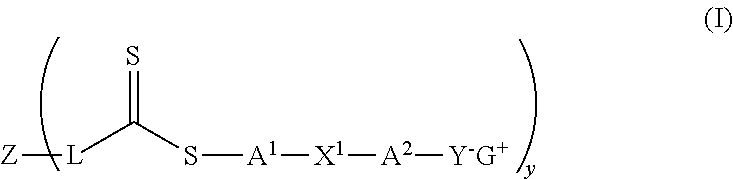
[Z][L]C(S[A1][X1][A2][Y-G+])=S
